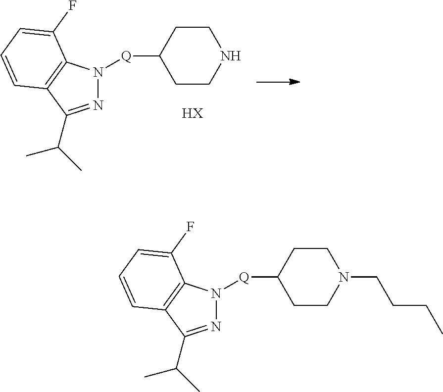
N1=C(C(C)C)C2=C(N1[Q]C1CCNCC1)C(F)=CC=C2.[HX].N1=C(C(C)C)C2=C(N1[Q]C1CCN(CCCC)CC1)C(F)=CC=C2
